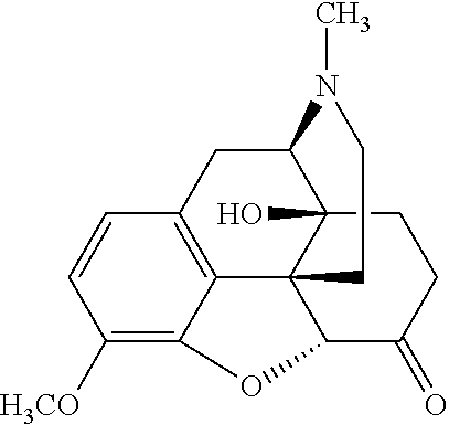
C1([H3CO])=C2C3=C(C=C1)CC1C4(O)C3(C(C(=O)CC4)O2)CCN1C
